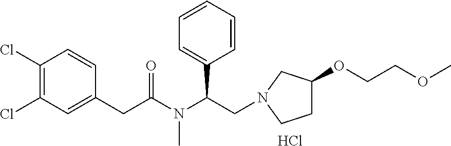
Cl.C1(Cl)=C(Cl)C=C(CC(N(C(CN2CC(OCCOC)CC2)C2=CC=CC=C2)C)=O)C=C1
